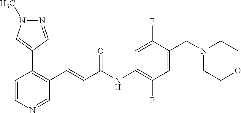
N1=CC(C2=C(C=CC(NC3=C(F)C=C(CN4CCOCC4)C(F)=C3)=O)C=NC=C2)=CN1C
